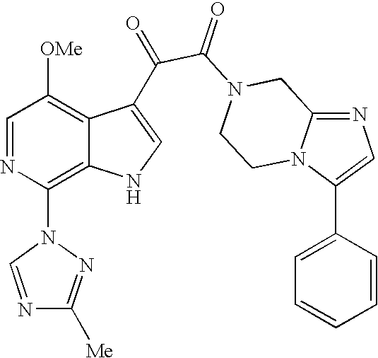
N1=C2N(C(C3=CC=CC=C3)=C1)CCN(C(=O)C(=O)C1=CNC3=C(N4N=C([Me])N=C4)N=CC([OMe])=C31)C2
